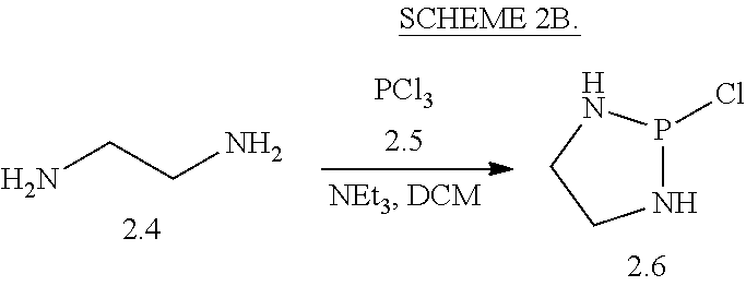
NCCN.[PCl3].P1(Cl)NCCN1
